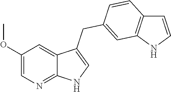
C1(OC)=CN=C2C(=C1)C(CC1=CC3=C(C=CN3)C=C1)=CN2
